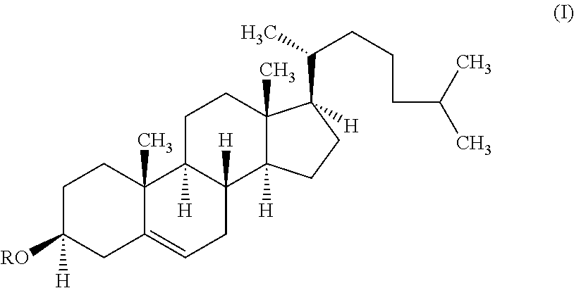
C1C([RO])([H])CC2=CCC3([H])C([H])(C2(C)C1)CCC1(C)C3([H])CCC1(C(CCCC(C)C)C)[H]
